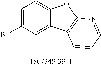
C1=C(Br)C=C2C(=C1)OC1=C2C=CC=N1
